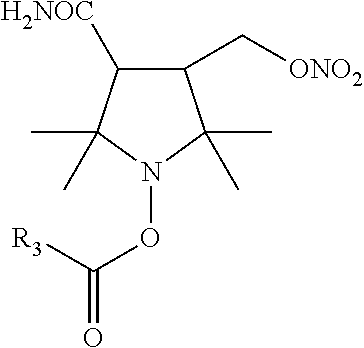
C1(C[ONO2])C([H2NOC])C(C)(C)N(OC(=O)[R3])C1(C)C
